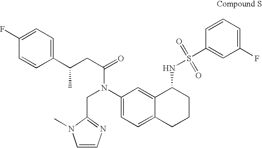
C1(N(CC2=NC=CN2C)C(=O)CC(C2=CC=C(F)C=C2)C)=CC=C2C(=C1)C(NS(=O)(=O)C1=CC(F)=CC=C1)CCC2
